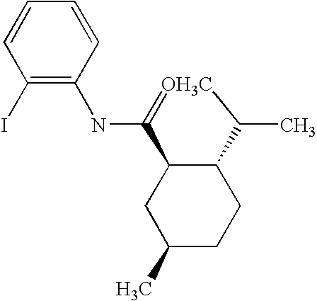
C1=CC(I)=C(NC2=[OH3C]C(C)C3C2CC(C)CC3)C=C1
